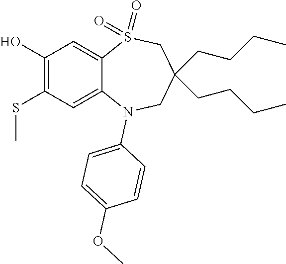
C1C(CCCC)(CCCC)CN(C2=CC=C(OC)C=C2)C2=CC(SC)=C(O)C=C2S1(=O)=O
